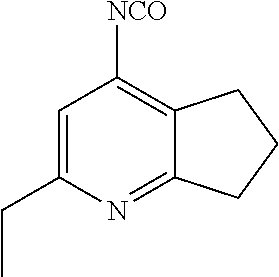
C1(CC)=CC([NCO])=C2CCCC2=N1
